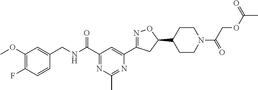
C1(OC)=C(F)C=CC(CNC(C2=NC(C)=NC(C3=NOC(C4CCN(C(COC(C)=O)=O)CC4)C3)=C2)=O)=C1
